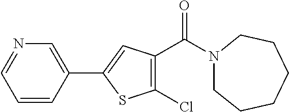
N1(C(C2=C(Cl)SC(C3=CN=CC=C3)=C2)=O)CCCCCC1
